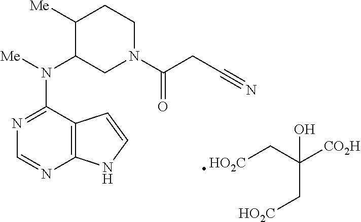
C12=C(C(N([Me])C3CN(C(CC#N)=O)CCC3[Me])=NC=N1)C=CN2.OC([CO2H])(C[HO2C])C[HO2C]
